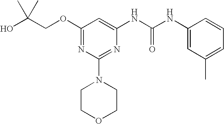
O(C1=NC(N2CCOCC2)=NC(NC(NC2=CC(C)=CC=C2)=O)=C1)CC(O)(C)C
